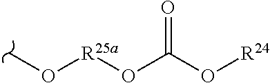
CO[R25a]OC(O[R24])=O
